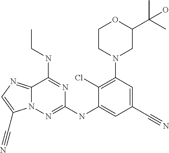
C1CN(C2=C(Cl)C(NC3=NN4C(=NC=C4C#N)C(NCC)=N3)=CC(C#N)=C2)CC(C(C)(C)O)O1
